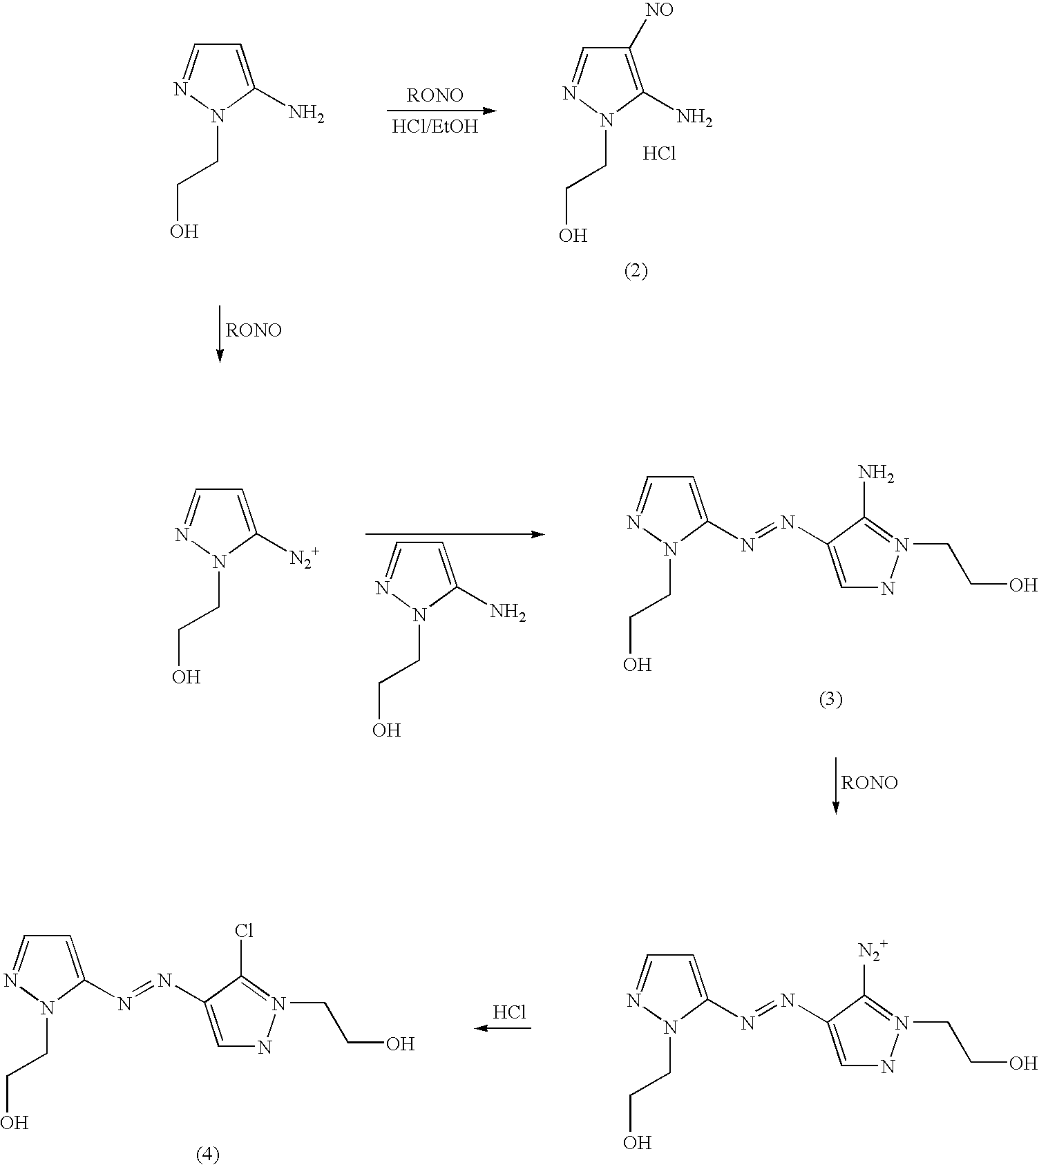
C1([NO])=C(N)N(CCO)N=C1.Cl.C1=C(N)N(CCO)N=C1.C1=C(N)N(CCO)N=C1.C1=C(N=NC2=CNN(CCO)=C2N)N(CCO)N=C1.C1=C([N2+])N(CCO)N=C1.Cl.C1=C(N=NC2=CNN(CCO)=C2Cl)N(CCO)N=C1.C1=C(N=NC2=CNN(CCO)=C2[N2+])N(CCO)N=C1
